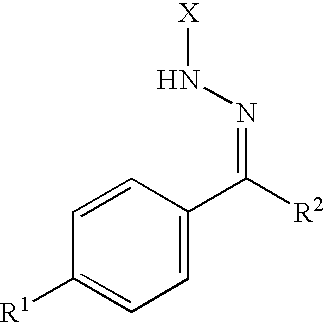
C1=CC(C([R2])=NN[X])=CC=C1[R1]
